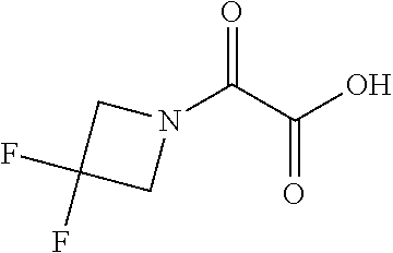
N1(C(C(O)=O)=O)CC(F)(F)C1
